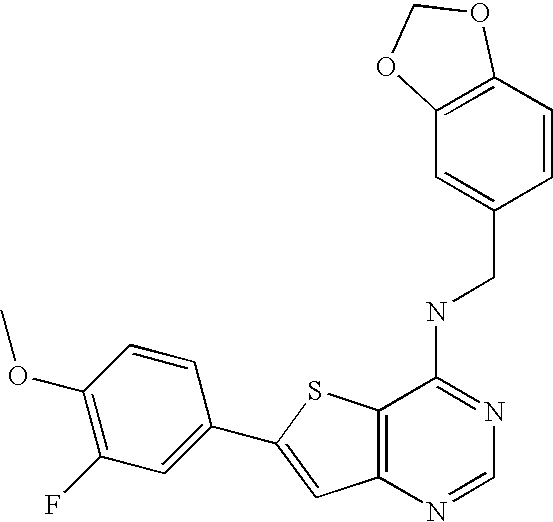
C12=C(N=CN=C1NCC1=CC3=C(C=C1)OCO3)C=C(C1=CC(F)=C(OC)C=C1)S2
